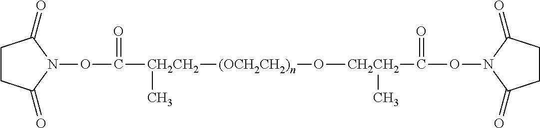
O([CH2CH2](C)C(=O)ON1C(=O)CCC1=O)[(OCH2CH2)n][CH2CH2](C(ON1C(=O)CCC1=O)=O)C
